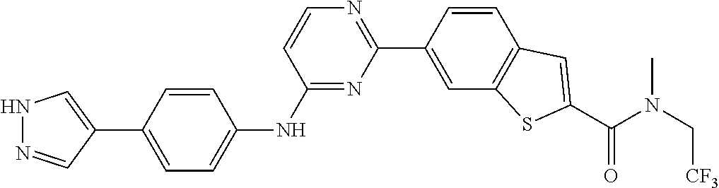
N1N=CC(C2=CC=C(NC3=NC(C4=CC5=C(C=C4)C=C(C(N(C[CF3])C)=O)S5)=NC=C3)C=C2)=C1
